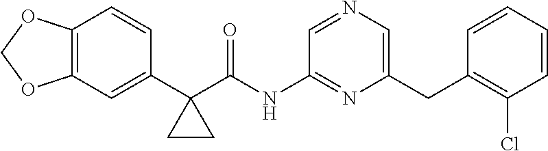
C12=C(C=C(C3(C(=O)NC4=NC(CC5=C(Cl)C=CC=C5)=CN=C4)CC3)C=C1)OCO2
